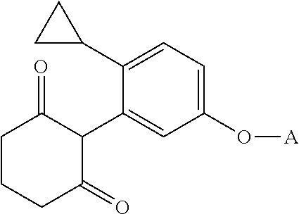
C1(C2C(=O)CCCC2=O)=CC(O[A])=CC=C1C1CC1
